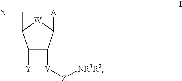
C1([Y])C([V][Z][NR1R2])C([A])[W]C1C[X]
